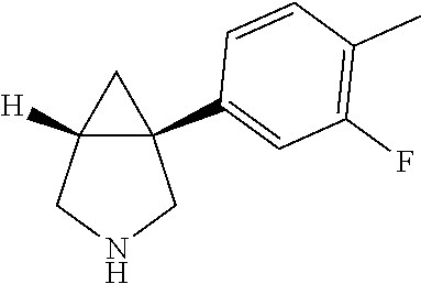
C12([H])C(C3=CC(F)=C(C)C=C3)(CNC1)C2
